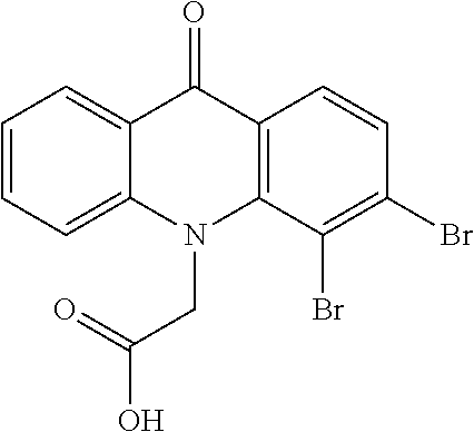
C12=CC=CC=C1N(CC(O)=O)C1=C(C2=O)C=CC(Br)=C1Br
